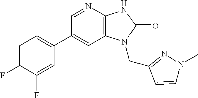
C1(C2=CC=C(F)C(F)=C2)=CC2=C(N=C1)NC(=O)N2CC1=NN(C)C=C1
